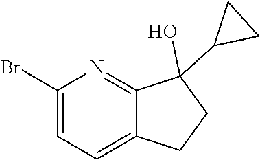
C1(Br)=CC=C2C(=N1)C(O)(C1CC1)CC2
